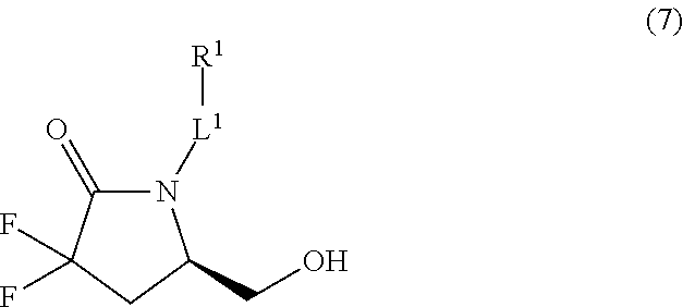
N1([L1][R1])C(=O)C(F)(F)CC1CO
